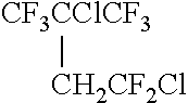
[CF3CClCF3][CH2CF2Cl]
